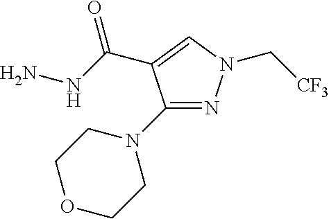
C([CF3])N1N=C(N2CCOCC2)C(C(=O)NN)=C1
